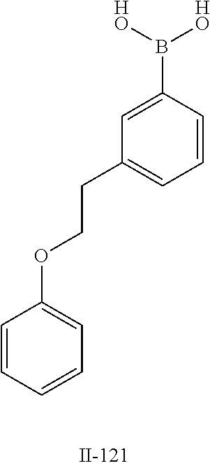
C1=CC=CC=C1OCCC1=CC=CC(B([HO])[HO])=C1
